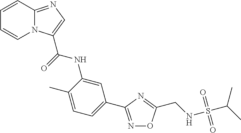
C1=CC2=NC=C(C(NC3=CC(C4=NOC(CNS(C(C)C)(=O)=O)=N4)=CC=C3C)=O)N2C=C1
